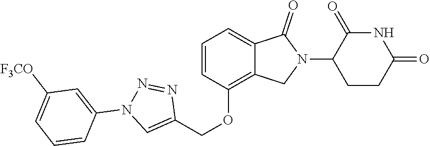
C1=CC(OCC2=CN(C3=CC([F3CO])=CC=C3)N=N2)=C2C(=C1)C(=O)N(C1CCC(=O)NC1=O)C2
